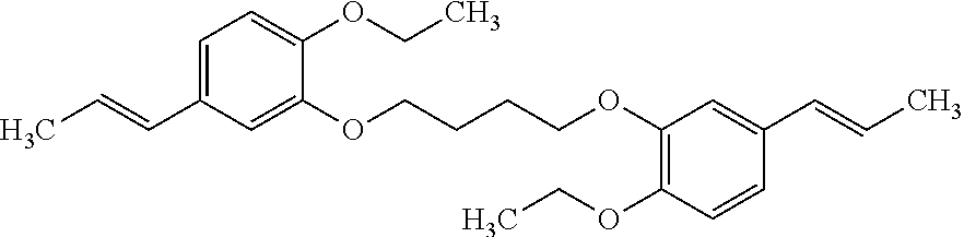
C1=C(C=CC)C=C(OCCCCOC2=C(OCC)C=CC(C=CC)=C2)C(OCC)=C1
